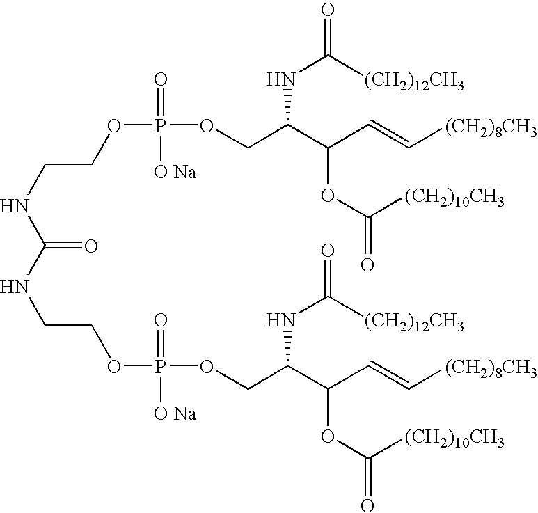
C(=O)(NCCOP(OCC(C(C=C[(CH2)8CH3])OC(=O)[(CH2)10CH3])NC(=O)[(CH2)12CH3])(=O)[O Na])NCCOP(=O)([O Na])OCC(C(C=C[(CH2)8CH3])OC(=O)[(CH2)10CH3])NC(=O)[(CH2)12CH3]
